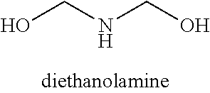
OCNCO
